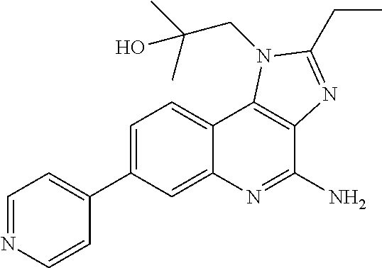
C1=C(C2=CC=NC=C2)C=C2C(=C1)C1=C(C(N)=N2)N=C(CC)N1CC(C)(C)O
